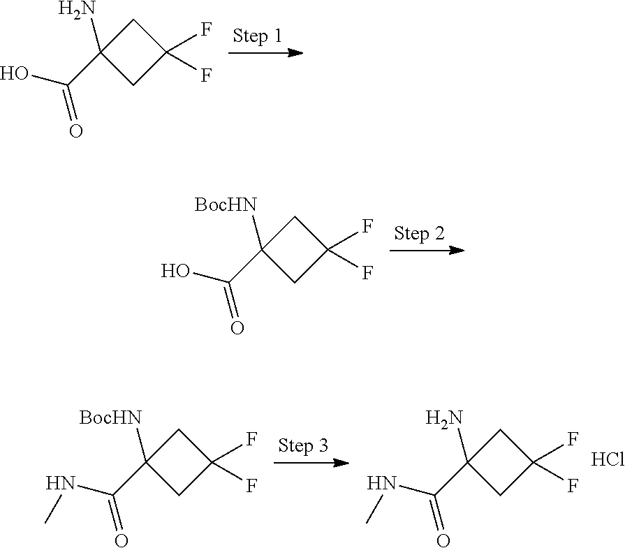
C1C(N)(C(O)=O)CC1(F)F.C1C([BocHN])(C(O)=O)CC1(F)F.C1C([BocHN])(C(NC)=O)CC1(F)F.C1C(N)(C(NC)=O)CC1(F)F.Cl
